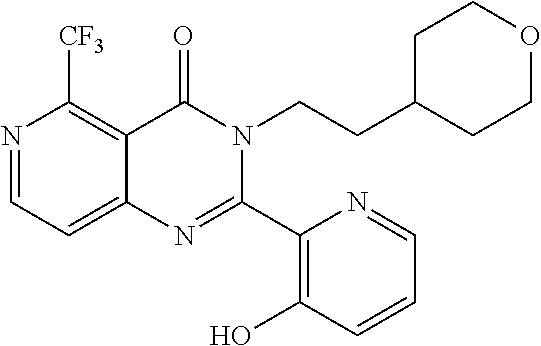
N1=CC=C2C(=C1[CF3])C(=O)N(CCC1CCOCC1)C(C1=C(O)C=CC=N1)=N2
